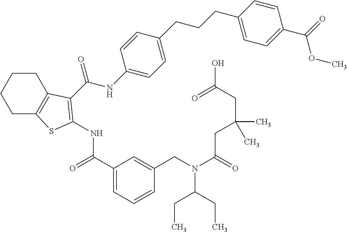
C1C2=C(CCC1)C(C(NC1=CC=C(CCCC3=CC=C(C(=O)OC)C=C3)C=C1)=O)=C(NC(C1=CC=CC(CN(C(=O)CC(C)(C)CC(O)=O)C(CC)CC)=C1)=O)S2
